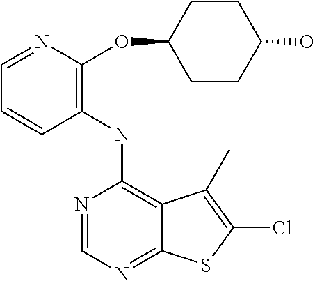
C1(NC2=C3C(=NC=N2)SC(Cl)=C3C)=C(OC2CCC(O)CC2)N=CC=C1
